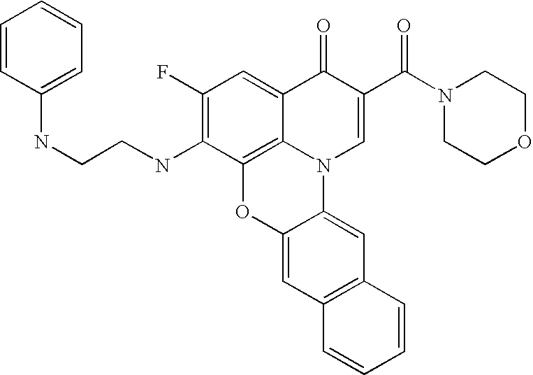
C1(F)=C(NCCNC2=CC=CC=C2)C2=C3C(=C1)C(=O)C(C(N1CCOCC1)=O)=CN3C1=CC3=C(C=C1O2)C=CC=C3
